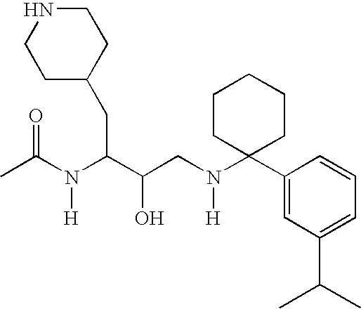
C1CC(CC(C(CN(C2(C3=CC(C(C)C)=CC=C3)CCCCC2)[H])O)N(C(C)=O)[H])CCN1
